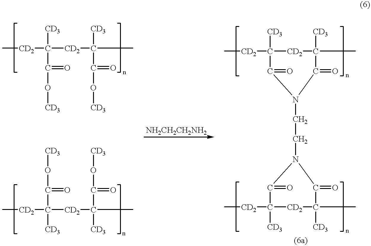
C[CD2]C([CD2]C([CD3])(C(O[CD3])=O)C)([CD3])C(O[CD3])=O.C[CD2]C([CD2]C([CD3])(C(O[CD3])=O)C)([CD3])C(O[CD3])=O.C[CD2]C1([CD3])[CD2]C([CD3])(C)C(=O)N(CCN2C(=O)C([CD2]C)([CD3])[CD2]C([CD3])(C)C2=O)C1=O
